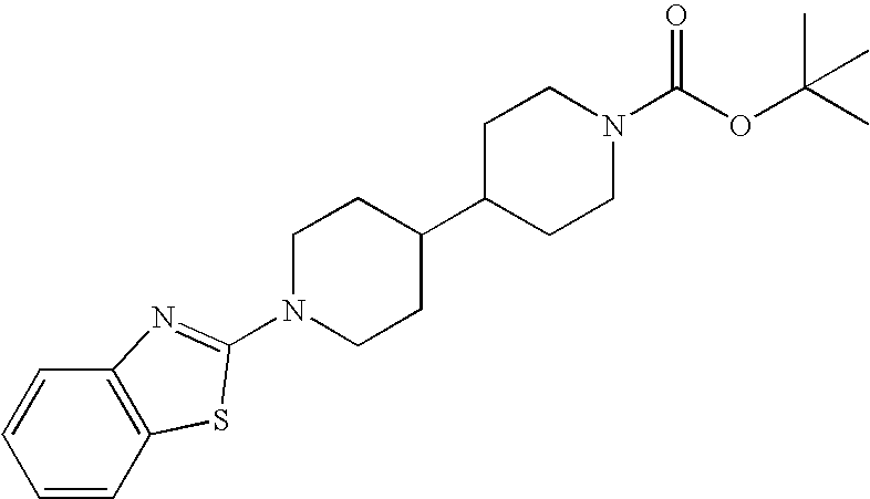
N1(C2=NC3=C(C=CC=C3)S2)CCC(C2CCN(C(OC(C)(C)C)=O)CC2)CC1
